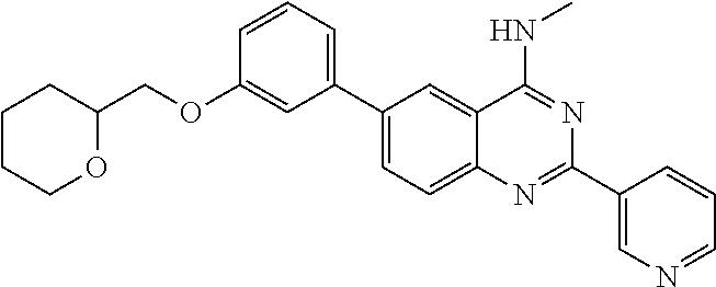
C1(C2=CC=CC(OCC3CCCCO3)=C2)=CC=C2C(=C1)C(NC)=NC(C1=CN=CC=C1)=N2
